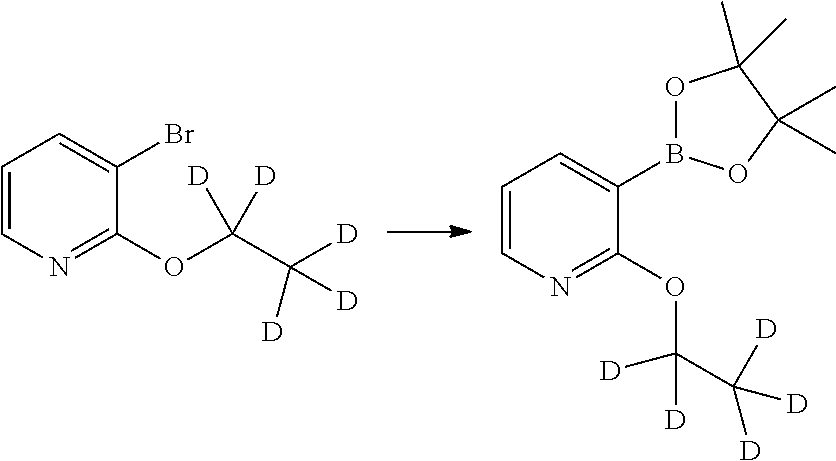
C1=CN=C(OC(C([D])([D])[D])([D])[D])C(B2OC(C)(C)C(C)(C)O2)=C1.C1=CN=C(OC(C([D])([D])[D])([D])[D])C(Br)=C1
